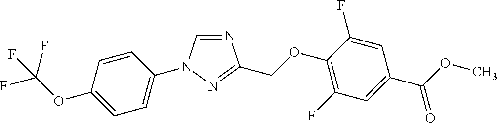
N1=CN(C2=CC=C(OC(F)(F)F)C=C2)N=C1COC1=C(F)C=C(C(OC)=O)C=C1F
